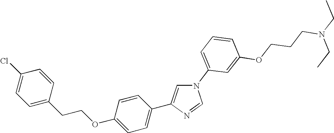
N1(C2=CC=CC(OCCCN(CC)CC)=C2)C=C(C2=CC=C(OCCC3=CC=C(Cl)C=C3)C=C2)N=C1
